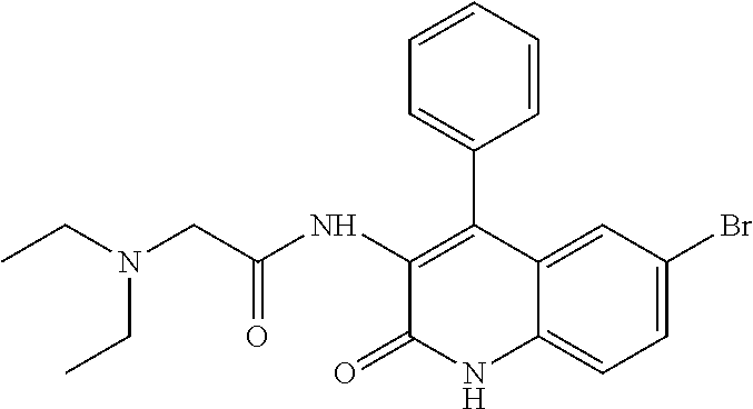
C1(NC(CN(CC)CC)=O)=C(C2=CC=CC=C2)C2=CC(Br)=CC=C2NC1=O
